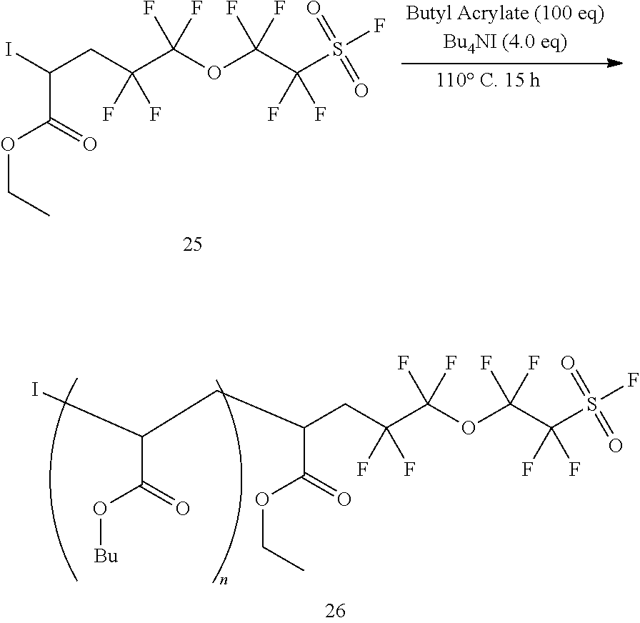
C(C(C(OC(C(S(F)(=O)=O)(F)F)(F)F)(F)F)(F)F)C(CC(I)C(=O)O[Bu])C(=O)OCC.C(C(C(OC(C(S(F)(=O)=O)(F)F)(F)F)(F)F)(F)F)C(I)C(=O)OCC
